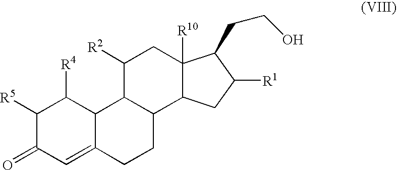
C12=CC(=O)C([R5])C([R4])C1C1C(CC2)C2C([R10])(CC1[R2])C(CCO)C([R1])C2
